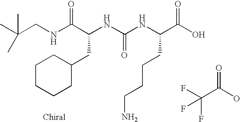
FC(C(O)=O)(F)F.N(C(C(NC(NC(C(O)=O)CCCCN)=O)CC1CCCCC1)=O)CC(C)(C)C
